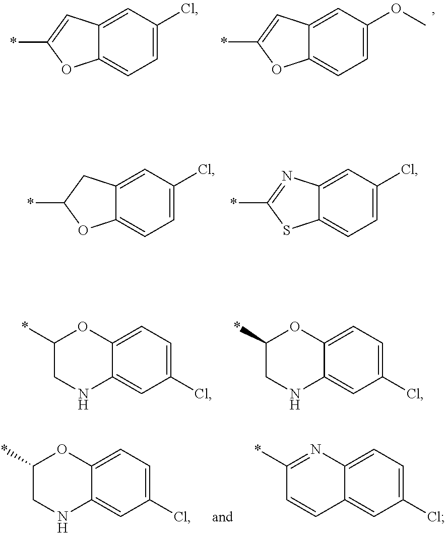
C12=CC=C(OC)C=C1C=C(*)O2.C12=CC=C(Cl)C=C1C=C(*)O2.C12=CC=C(Cl)C=C1CC(*)O2.C12=CC=C(Cl)C=C1N=C(*)S2.C12=CC=C(Cl)C=C1NCC(*)O2.C12=CC=C(Cl)C=C1NCC(*)O2.C12=CC=C(Cl)C=C1NCC(*)O2.C12=CC=C(Cl)C=C1C=CC(*)=N2
